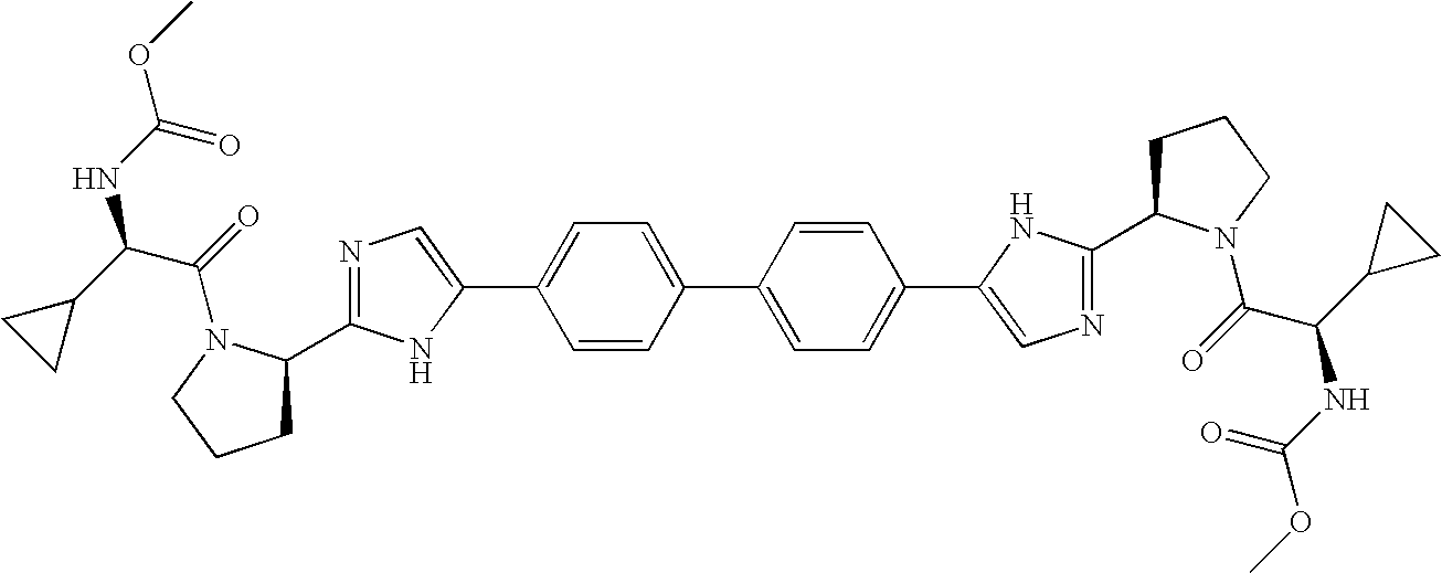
C1=CC(C2=CC=C(C3=CN=C(C4CCCN4C(C(C4CC4)NC(=O)OC)=O)N3)C=C2)=CC=C1C1=CN=C(C2CCCN2C(C(NC(=O)OC)C2CC2)=O)N1
